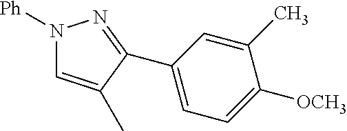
N1=C(C2=CC=C([OCH3])C(C)=C2)C(C)=CN1[Ph]
